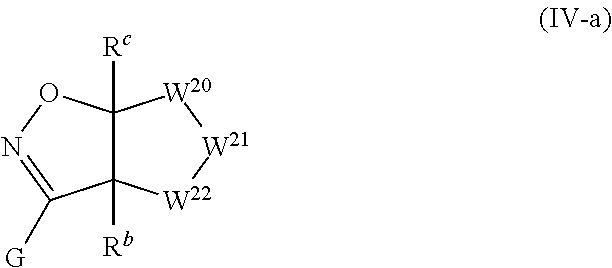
C12([Rb])C([Rc])(ON=C1[G])[W20][W21][W22]2
